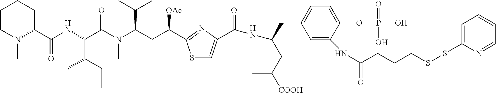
C1(C(=O)NC(C(C)CC)C(=O)N(C)C(C(C)C)CC([OAc])C2=NC(C(=O)NC(CC(C)[COOH])CC3=CC=C(OP(O)(=O)O)C(NC(=O)CCCSSC4=CC=CC=N4)=C3)=CS2)CCCCN1C
